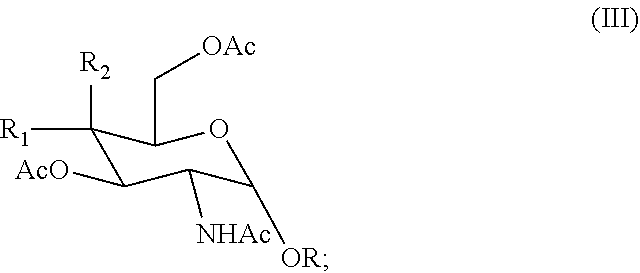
C1([R2])([R1])C([AcO])C([NHAc])C([OR])OC1C[OAc]
